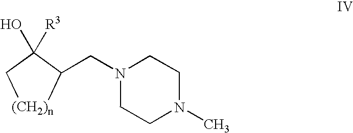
C(N1CCN(C)CC1)C1[(CH2)n]CC1([R3])O
